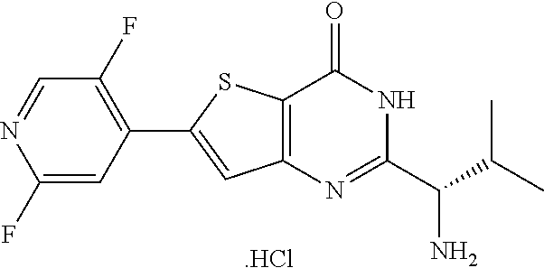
C1=NC(F)=CC(C2=CC3=C(S2)C(=O)NC(C(C(C)C)N)=N3)=C1F.[.HCl]
